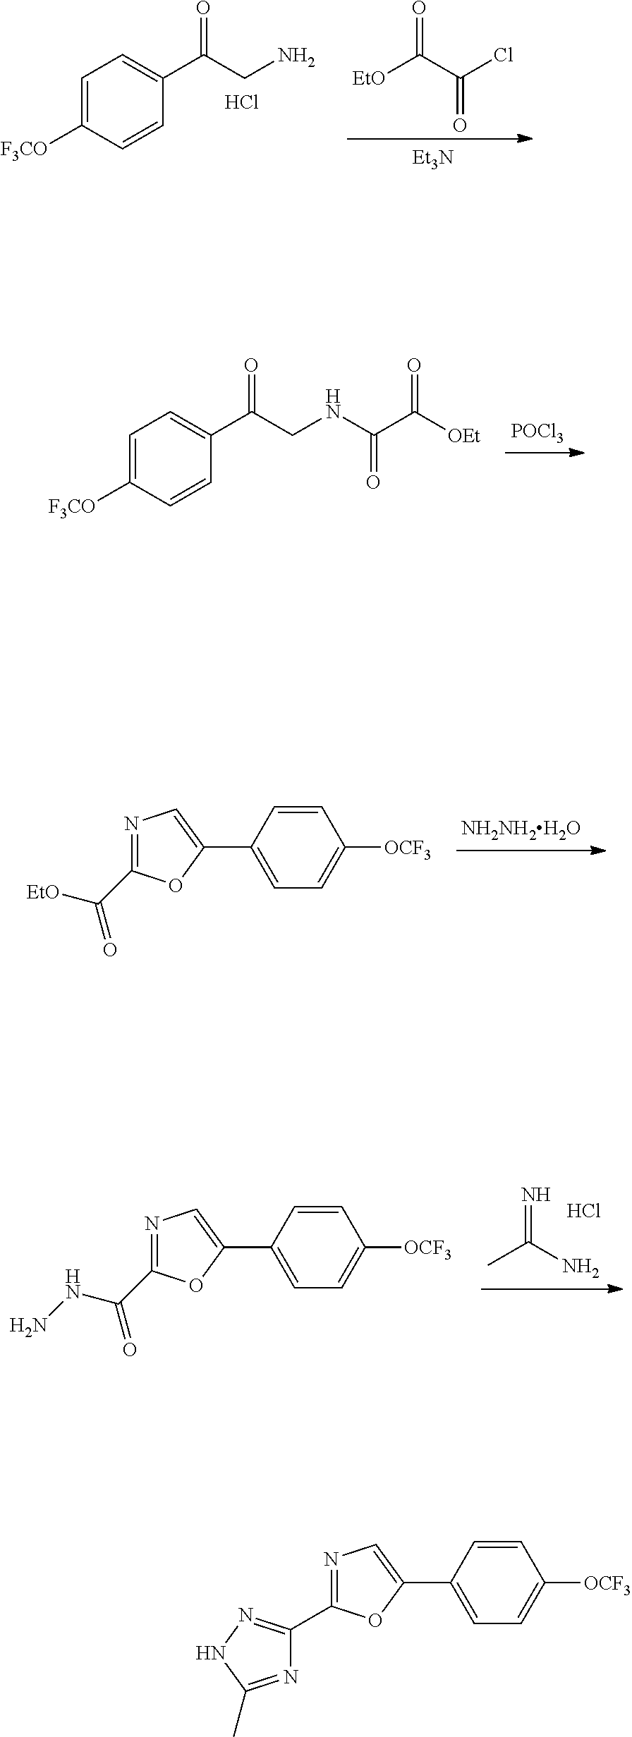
C1=C([F3CO])C=CC(C(CN)=O)=C1.Cl.[EtO]C(C(Cl)=O)=O.[Et3N].C1=C([F3CO])C=CC(C(CNC(C([OEt])=O)=O)=O)=C1.[POCl3].C(C1=NC=C(C2=CC=C([OCF3])C=C2)O1)(=O)[EtO].[NH2NH2H2O].N=C(N)C.Cl.C(C1=NC=C(C2=CC=C([OCF3])C=C2)O1)(=O)NN.N1=C(C)NN=C1C1=NC=C(C2=CC=C([OCF3])C=C2)O1
